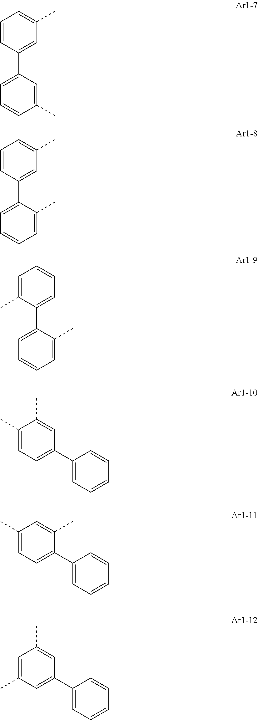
C1=CC(C2=CC=CC(C)=C2)=CC(C)=C1.C1=CC(C2=CC=CC=C2C)=CC(C)=C1.C1=C(C)C(C2=CC=CC=C2C)=CC=C1.C1(C)=CC=C(C2=CC=CC=C2)C=C1C.C1(C)=CC=C(C2=CC=CC=C2)C(C)=C1.C1=C(C)C=C(C2=CC=CC=C2)C=C1C
